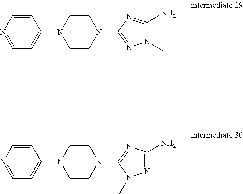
C1=CN=CC=C1N1CCN(C2=NN(C)C(N)=N2)CC1.C1=CN=CC=C1N1CCN(C2=NC(N)=NN2C)CC1
